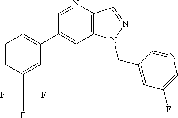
C1(C2=CC=CC(C(F)(F)F)=C2)=CC2=C(C=NN2CC2=CC(F)=CN=C2)N=C1
